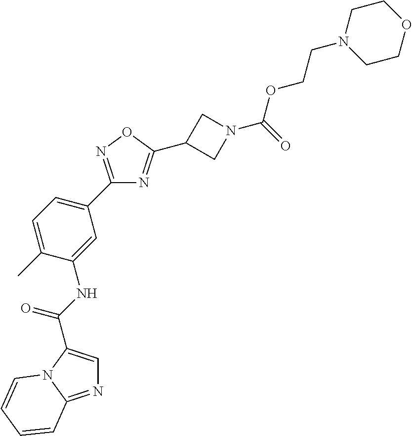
N1=C2N(C(C(NC3=CC(C4=NOC(C5CN(C(=O)OCCN6CCOCC6)C5)=N4)=CC=C3C)=O)=C1)C=CC=C2
